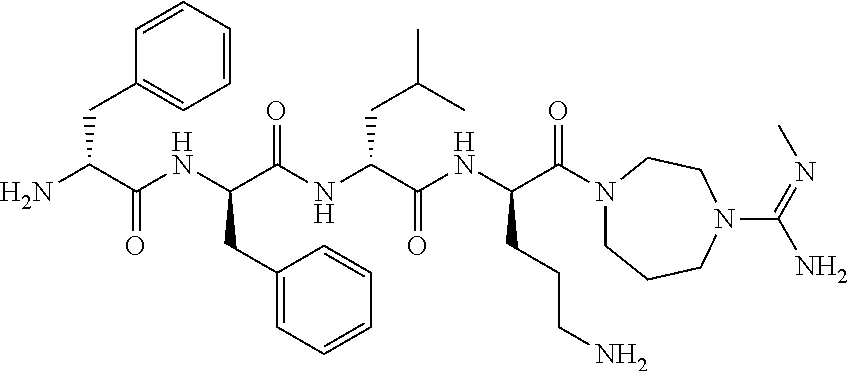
C1=CC=CC=C1CC(N)C(NC(C(NC(C(NC(C(N1CCCN(C(=NC)N)CC1)=O)CCCN)=O)CC(C)C)=O)CC1=CC=CC=C1)=O
